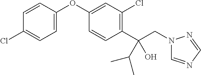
C1=CC(OC2=CC(Cl)=C(C(CN3C=NC=N3)(C(C)C)O)C=C2)=CC=C1Cl
